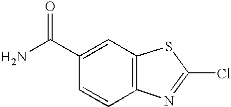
C1(C(N)=O)=CC2=C(C=C1)N=C(Cl)S2
